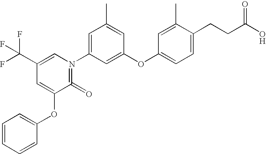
C1=C(OC2=CC(C(F)(F)F)=CN(C3=CC(C)=CC(OC4=CC=C(CCC(O)=O)C(C)=C4)=C3)=C2=O)C=CC=C1
